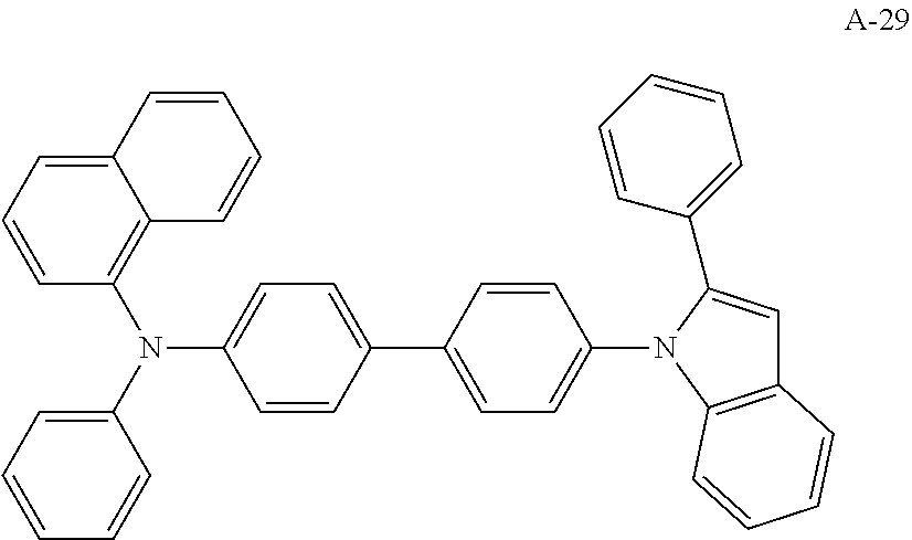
C1=C2C(=C(N(C3=CC=C(C4=CC=C(N5C6=C(C=C5C5=CC=CC=C5)C=CC=C6)C=C4)C=C3)C3=CC=CC=C3)C=C1)C=CC=C2
